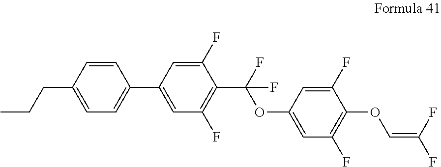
C1=CC(CCC)=CC=C1C1=CC(F)=C(C(F)(OC2=CC(F)=C(OC=C(F)F)C(F)=C2)F)C(F)=C1
